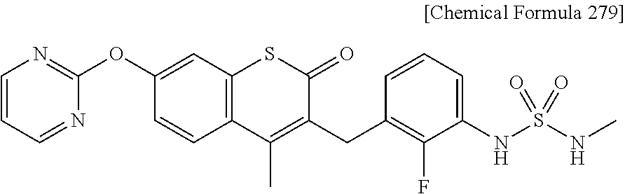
C12=C(C=C(OC3=NC=CC=N3)C=C1)SC(=O)C(CC1=C(F)C(NS(NC)(=O)=O)=CC=C1)=C2C
